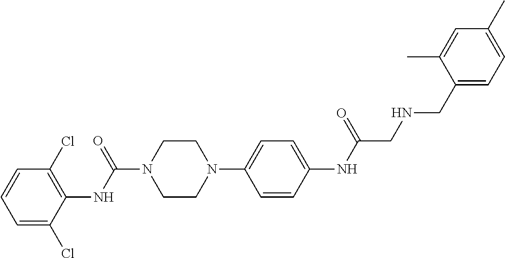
C1=C(Cl)C(NC(N2CCN(C3=CC=C(NC(=O)CNCC4=CC=C(C)C=C4C)C=C3)CC2)=O)=C(Cl)C=C1
